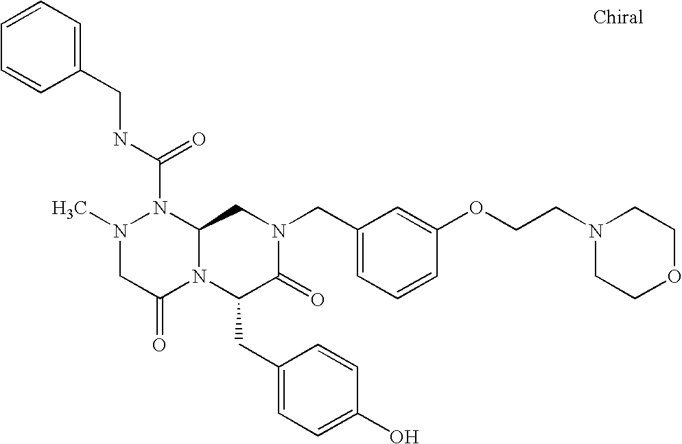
N(C(N1N(C)CC(=O)N2C1CN(CC1=CC=CC(OCCN3CCOCC3)=C1)C(=O)C2CC1=CC=C(O)C=C1)=O)CC1=CC=CC=C1
